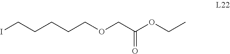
ICCCCCOCC(OCC)=O
